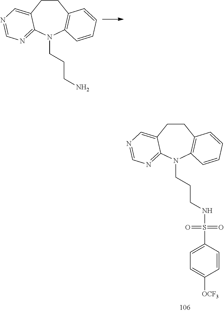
C1CC2=C(N(CCCN)C3=NC=NC=C13)C=CC=C2.C1CC2=C(N(CCCNS(=O)(=O)C3=CC=C([OCF3])C=C3)C3=NC=NC=C13)C=CC=C2
